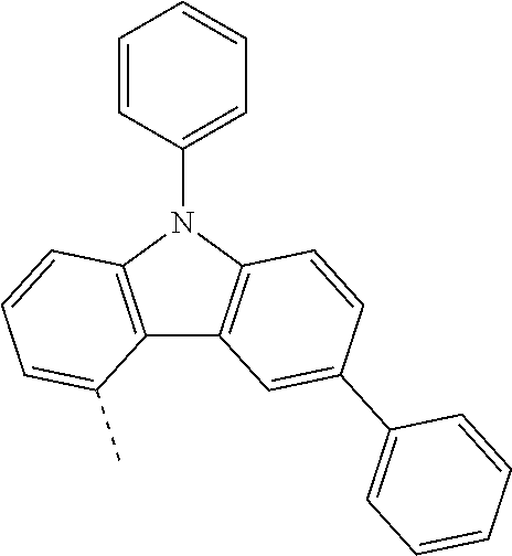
C12=C(N(C3=CC=CC=C3)C3=C1C(C)=CC=C3)C=CC(C1=CC=CC=C1)=C2
